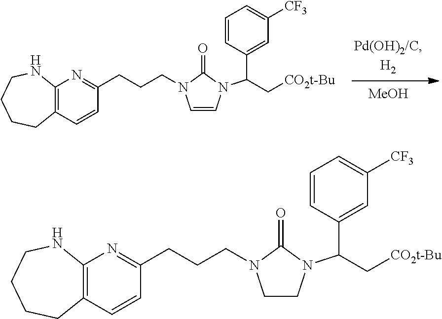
[MeOH].C12=C(C=CC(CCCN3C=CN(C(C4=CC([CF3])=CC=C4)C[CO2t-Bu])C3=O)=N1)CCCCN2.C12=C(C=CC(CCCN3CCN(C(C4=CC([CF3])=CC=C4)C[CO2t-Bu])C3=O)=N1)CCCCN2
